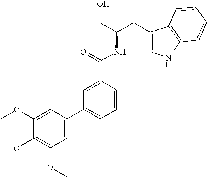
C1=C(C2=C(C)C=CC(C(=O)NC(CO)CC3=CNC4=C3C=CC=C4)=C2)C=C(OC)C(OC)=C1OC
